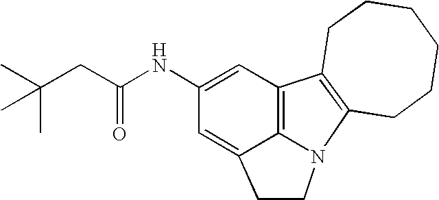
C1(NC(CC(C)(C)C)=O)=CC2=C3C(=C1)CCN3C1=C2CCCCCC1
